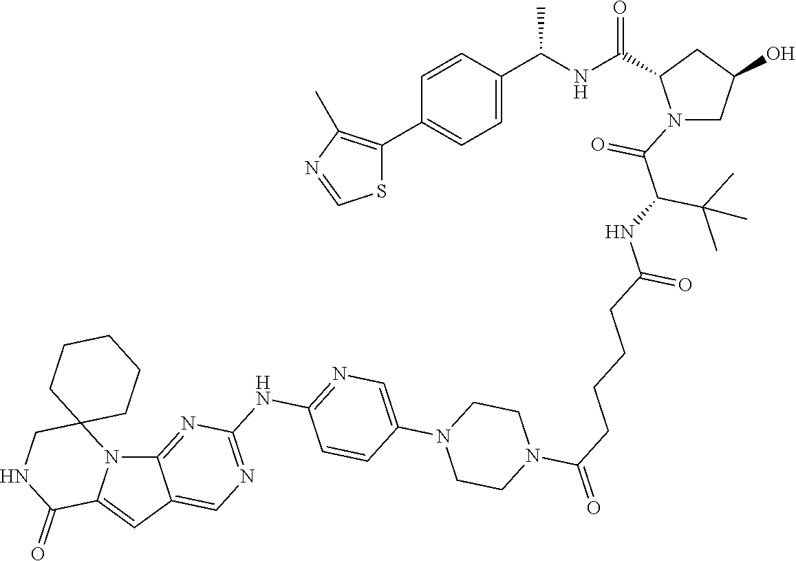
N12C3=NC(NC4=NC=C(N5CCN(C(=O)CCCCC(=O)NC(C(N6CC(O)CC6C(NC(C6=CC=C(C7=C(C)N=CS7)C=C6)C)=O)=O)C(C)(C)C)CC5)C=C4)=NC=C3C=C1C(=O)NCC21CCCCC1
